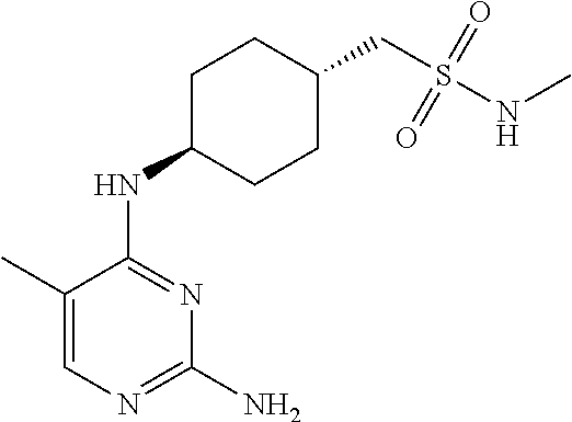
C1(C)=CN=C(N)N=C1NC1CCC(CS(NC)(=O)=O)CC1
